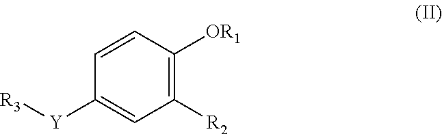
C1=CC([OR1])=C([R2])C=C1[Y][R3]
